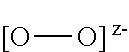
[[O][O]]
